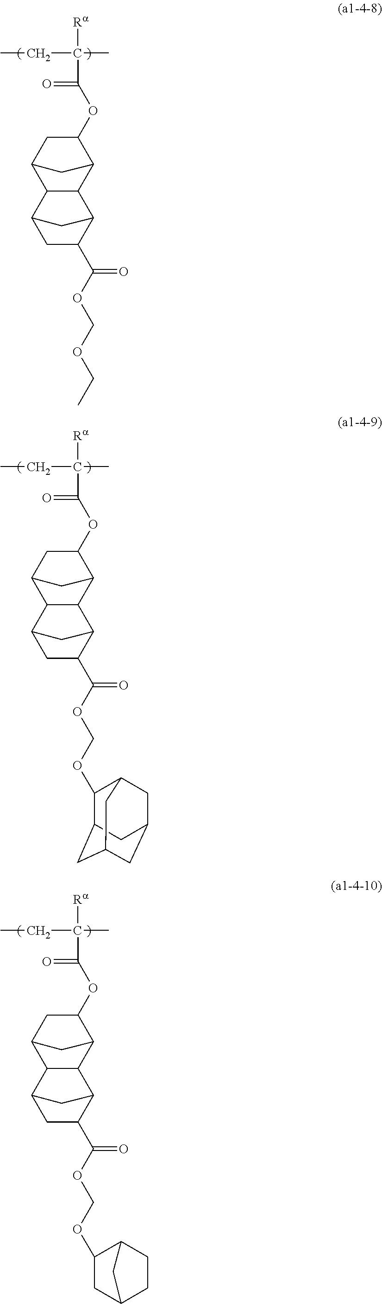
[Ra]C(C(=O)OC1CC2C3C(C1C2)C1C(C(=O)OCOCC)CC3C1)(C)CC.[Ra]C(C(=O)OC1CC2C3C(C1C2)C1C(C(=O)OCOC2C4CC5CC(CC2C5)C4)CC3C1)(C)CC.[Ra]C(C(=O)OC1CC2C3C(C1C2)C1C(C(=O)OCOC2CC4CCC2C4)CC3C1)(C)CC
